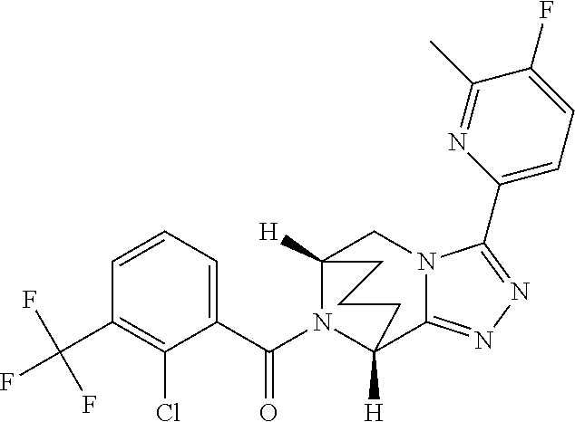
C1=CC=C(C(N2C3([H])C4=NN=C(C5=CC=C(F)C(C)=N5)N4CC2([H])CCC3)=O)C(Cl)=C1C(F)(F)F
